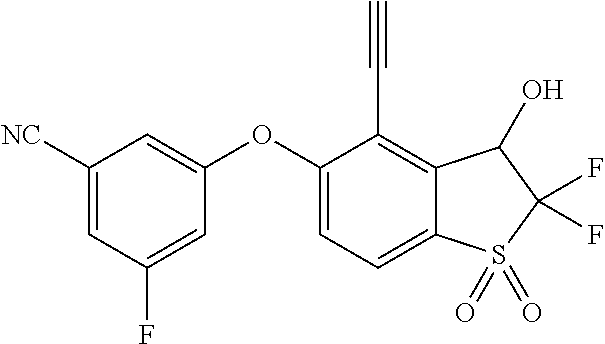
C1([NC])=CC(F)=CC(OC2=CC=C3C(=C2C#C)C(O)C(F)(F)S3(=O)=O)=C1
